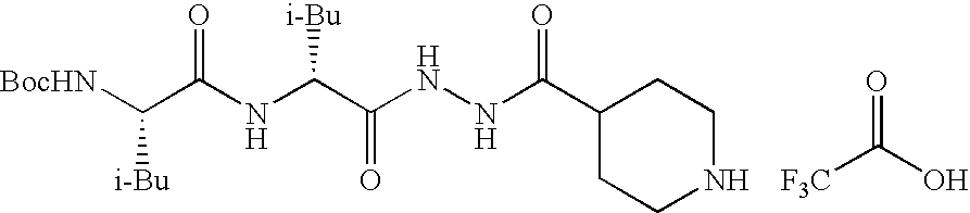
[BocHN]C(C(NC(C(NNC(C1CCNCC1)=O)=O)[i-Bu])=O)[i-Bu].O=C(O)[F3C]
